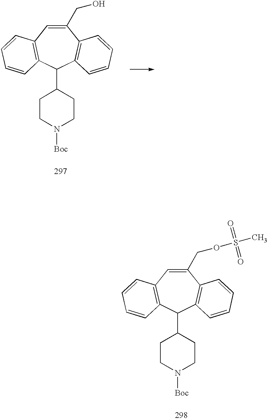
C1(COS(C)(=O)=O)=CC2=C(C(C3CCN([Boc])CC3)C3=C1C=CC=C3)C=CC=C2.C1(CO)=CC2=C(C(C3CCN([Boc])CC3)C3=C1C=CC=C3)C=CC=C2
